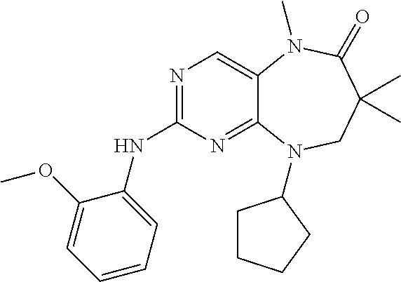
N1=C(NC2=CC=CC=C2OC)N=C2C(=C1)N(C)C(=O)C(C)(C)CN2C1CCCC1
